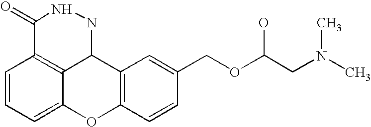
C1=CC=C2C3=C1C(=O)NNC3C1=C(O2)C=CC(COC(CN(C)C)O)=C1
